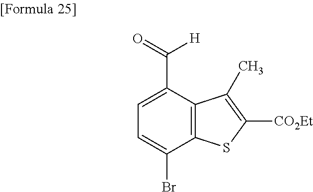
C12=C(C(Br)=CC=C1C([H])=O)SC([CO2Et])=C2C
